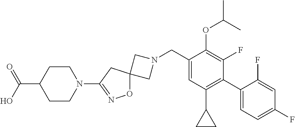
C1N(CC2=CC(C3CC3)=C(C3=CC=C(F)C=C3F)C(F)=C2OC(C)C)CC12ON=C(N1CCC(C(=O)O)CC1)C2
